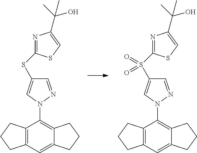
C12=C(C=C3C(=C1N1N=CC(SC4=NC(C(C)(O)C)=CS4)=C1)CCC3)CCC2.C12=C(C=C3C(=C1N1N=CC(S(C4=NC(C(C)(O)C)=CS4)(=O)=O)=C1)CCC3)CCC2
